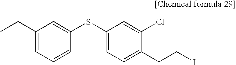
C1(CC)=CC=CC(SC2=CC=C(CCI)C(Cl)=C2)=C1
